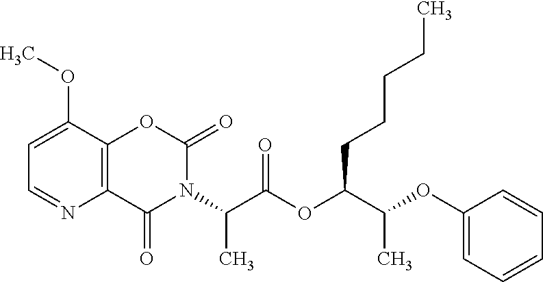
C12=C(C(OC)=CC=N1)OC(=O)N(C(C(OC(C(OC1=CC=CC=C1)C)CCCCC)=O)C)C2=O
